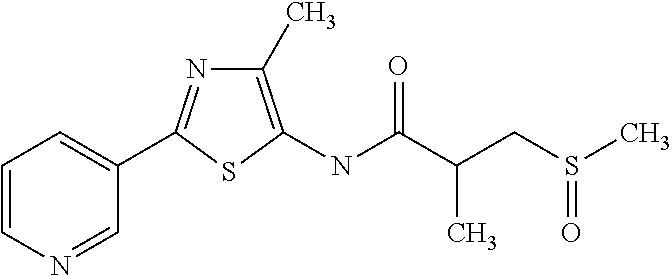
C1=CC=C(C2=NC(C)=C(NC(=O)C(CS(C)=O)C)S2)C=N1
